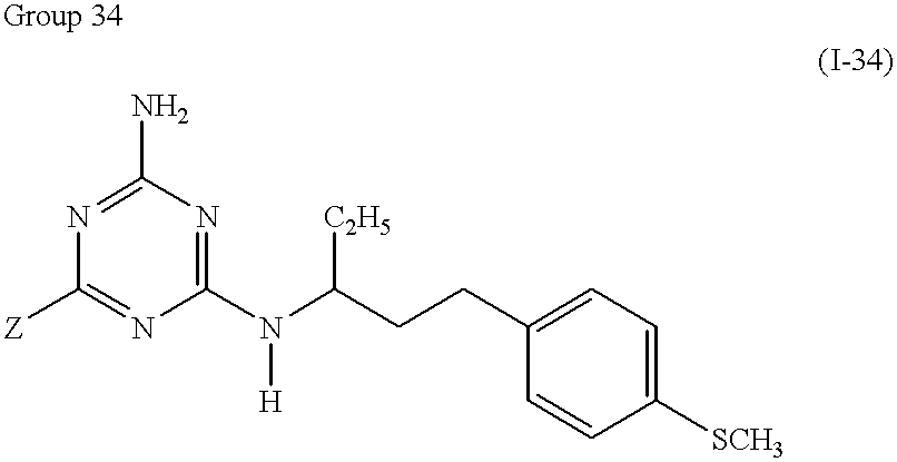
C1(N)=NC([Z])=NC(N([H])C(CCC2=CC=C([SCH3])C=C2)[C2H5])=N1
